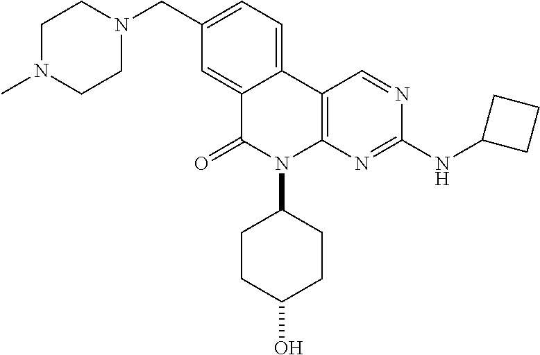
C1N(C)CCN(CC2=CC=C3C(=C2)C(=O)N(C2CCC(O)CC2)C2=C3C=NC(NC3CCC3)=N2)C1
